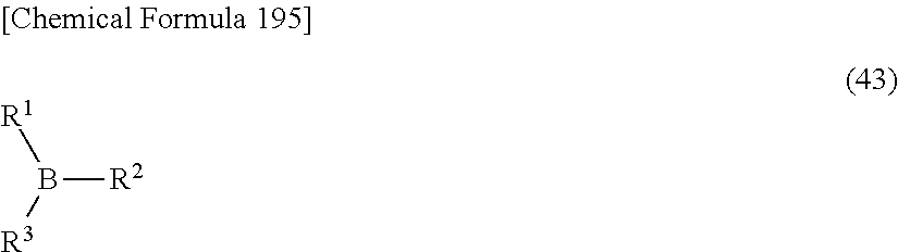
B([R2])([R1])[R3]
